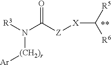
[(CH2)r](N([R3])C([Z][X]C([R5])[R6])=O)[Ar]
